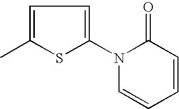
C1=C(C)SC(N2C=CC=CC2=O)=C1
